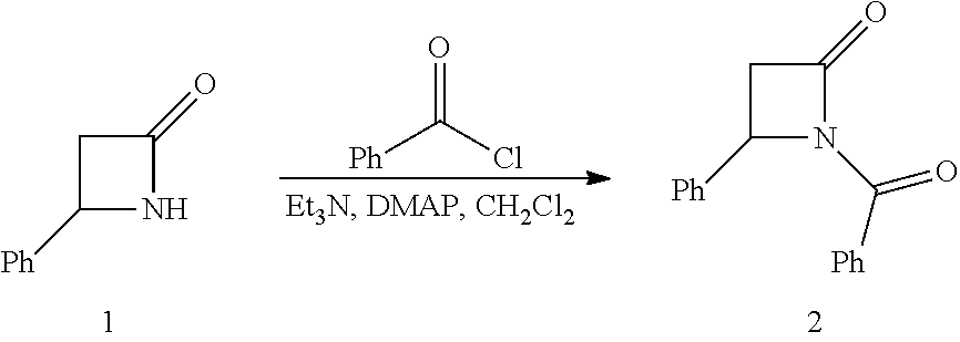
C1C([Ph])NC1=O.C1C([Ph])N(C(=O)[Ph])C1=O.[Ph]C(Cl)=O
